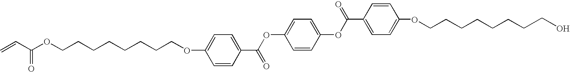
C(CCCCCCCOC1=CC=C(C(OC2=CC=C(OC(C3=CC=C(OCCCCCCCCO)C=C3)=O)C=C2)=O)C=C1)OC(C=C)=O
